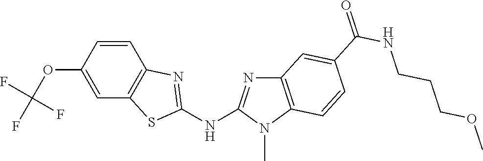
O(C1=CC2=C(C=C1)N=C(NC1=NC3=C(N1C)C=CC(C(NCCCOC)=O)=C3)S2)C(F)(F)F
